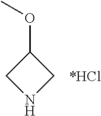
C1(OC)CNC1.[*HCl]
